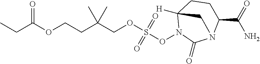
C(OCCC(COS(ON1C2([H])CCC(C(N)=O)N(C1=O)C2)(=O)=O)(C)C)(CC)=O
